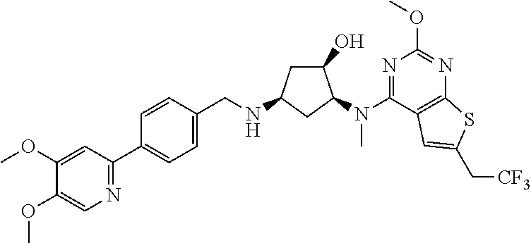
C1(OC)=CN=C(C2=CC=C(CNC3CC(O)C(N(C4=NC(OC)=NC5=C4C=C(C[CF3])S5)C)C3)C=C2)C=C1OC
